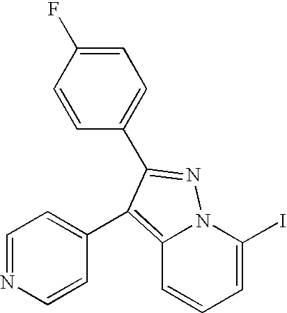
C12=C(C3=CC=NC=C3)C(C3=CC=C(F)C=C3)=NN1C(I)=CC=C2
